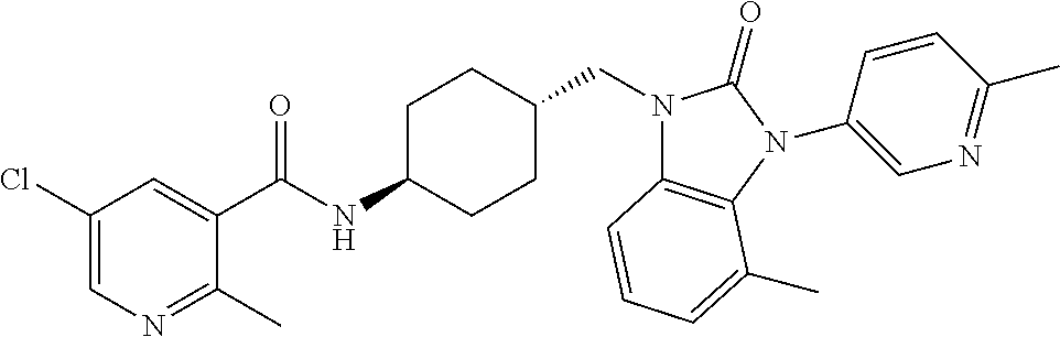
C1(C(NC2CCC(CN3C4=C(N(C5=CN=C(C)C=C5)C3=O)C(C)=CC=C4)CC2)=O)=CC(Cl)=CN=C1C
